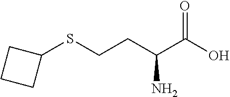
C1(SCCC(C(O)=O)N)CCC1
